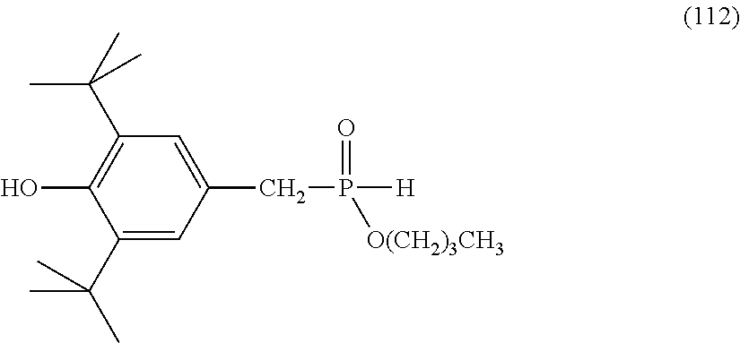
C1(C(C)(C)C)=CC(CP([H])(=O)[O(CH2)3CH3])=CC(C(C)(C)C)=C1O
